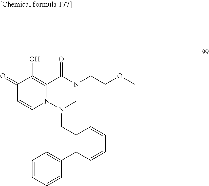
C1(=O)C=CN2C(=C1O)C(=O)N(CCOC)CN2CC1=C(C2=CC=CC=C2)C=CC=C1
